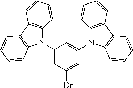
C1(N2C3=C(C4=C2C=CC=C4)C=CC=C3)=CC(Br)=CC(N2C3=C(C4=C2C=CC=C4)C=CC=C3)=C1
